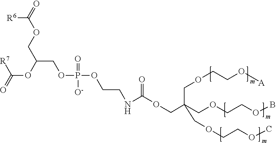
C(COCCOB)(COCCO[A])(COCCOC)COC(NCCOP(=O)([O-])OCC(OC(=O)[R7])COC(=O)[R6])=O
